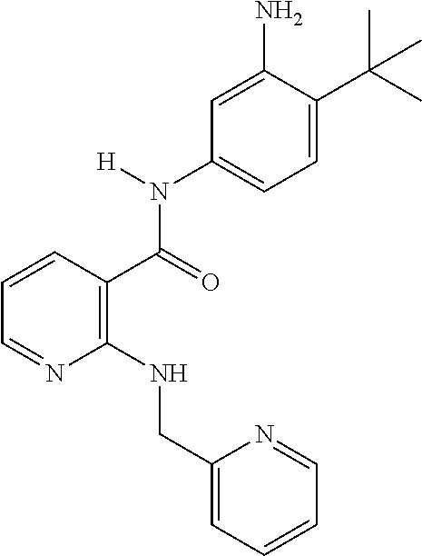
C(=O)(N(C1=CC=C(C(C)(C)C)C(N)=C1)[H])C1=C(NCC2=CC=CC=N2)N=CC=C1
